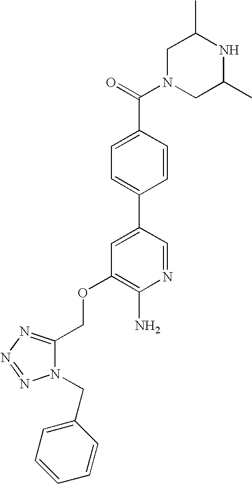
C1N(C(=O)C2=CC=C(C3=CC(OCC4=NN=NN4CC4=CC=CC=C4)=C(N)N=C3)C=C2)CC(C)NC1C
